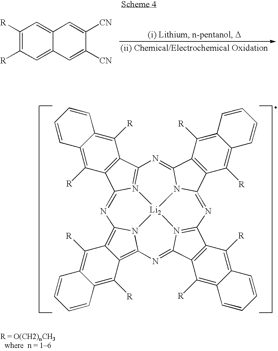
C1([R])=C([R])C=C2C(=C1)C=C([CN])C([CN])=C2.C12=C([R])C3=C(C([R])=C1C=CC=C2)C1=N2C3=NC3=C4C([R])=C5C(=C([R])C4=C4N3[Li2]23N2=C(C6=C(C([R])=C7C(=C6[R])C=CC=C7)C2=N4)N=C2C4=C(C([R])=C6C(=C4[R])C=CC=C6)C(=N1)N23)C=CC=C5
